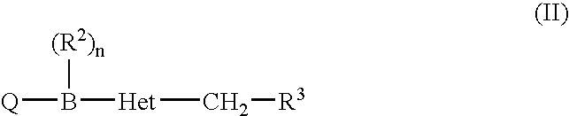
[Q]B([(R2)n])[Het]C[R3]
